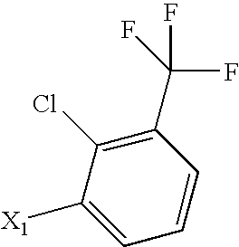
C1([X1])=CC=CC(C(F)(F)F)=C1Cl
